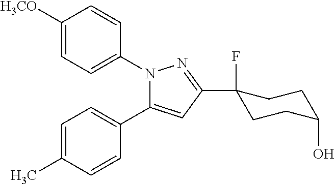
C1=C(C)C=CC(C2=CC(C3(F)CCC(O)CC3)=NN2C2=CC=C([H3CO])C=C2)=C1
